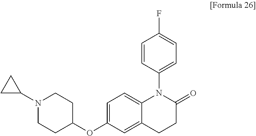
C12=CC(OC3CCN(C4CC4)CC3)=CC=C1N(C1=CC=C(F)C=C1)C(=O)CC2
